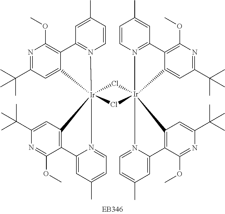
C1=C(C)C=CN2=C1C1=C(OC)N=C(C(C)(C)C)C=C1[Ir]213(Cl[Ir]24(Cl1)(N1=C(C=C(C)C=C1)C1=C(OC)N=C(C(C)(C)C)C=C21)N1=CC=C(C)C=C1C1=C4C=C(C(C)(C)C)N=C1OC)N1=CC=C(C)C=C1C1=C3C=C(C(C)(C)C)N=C1OC
